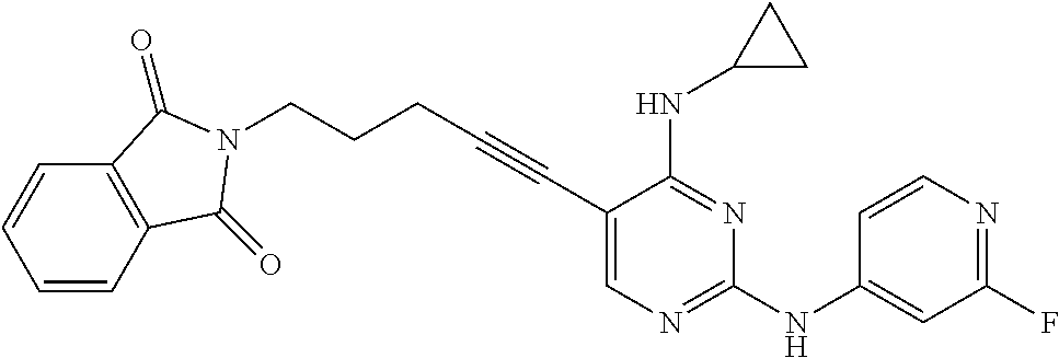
C(#CC1=CN=C(NC2=CC(F)=NC=C2)N=C1NC1CC1)CCCN1C(=O)C2=C(C=CC=C2)C1=O
